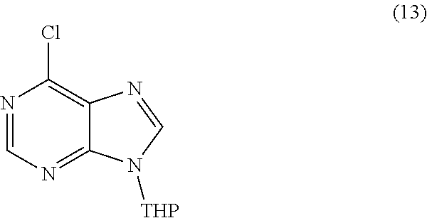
N1=CN=C2C(=C1Cl)N=CN2[THP]
